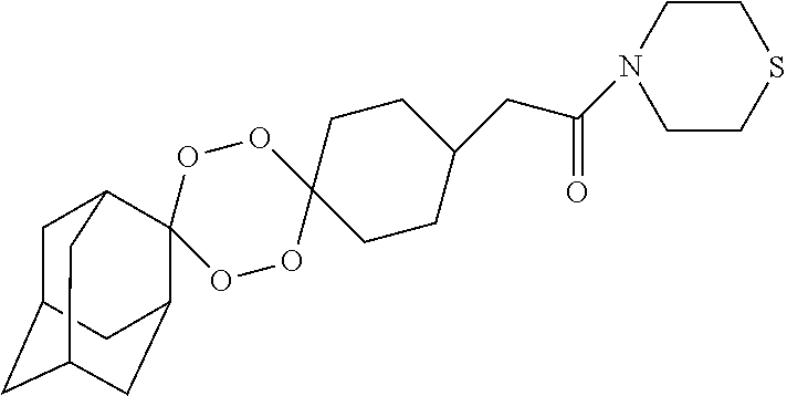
C1C2CC3CC(C2)C2(C1C3)OOC1(OO2)CCC(CC(=O)N2CCSCC2)CC1
